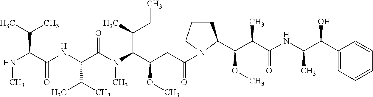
N(C(C(NC(C(N(C(C(CC(=O)N1CCCC1C(C(C(NC(C(C1=CC=CC=C1)O)C)=O)C)OC)OC)C(C)CC)C)=O)C(C)C)=O)C(C)C)C
